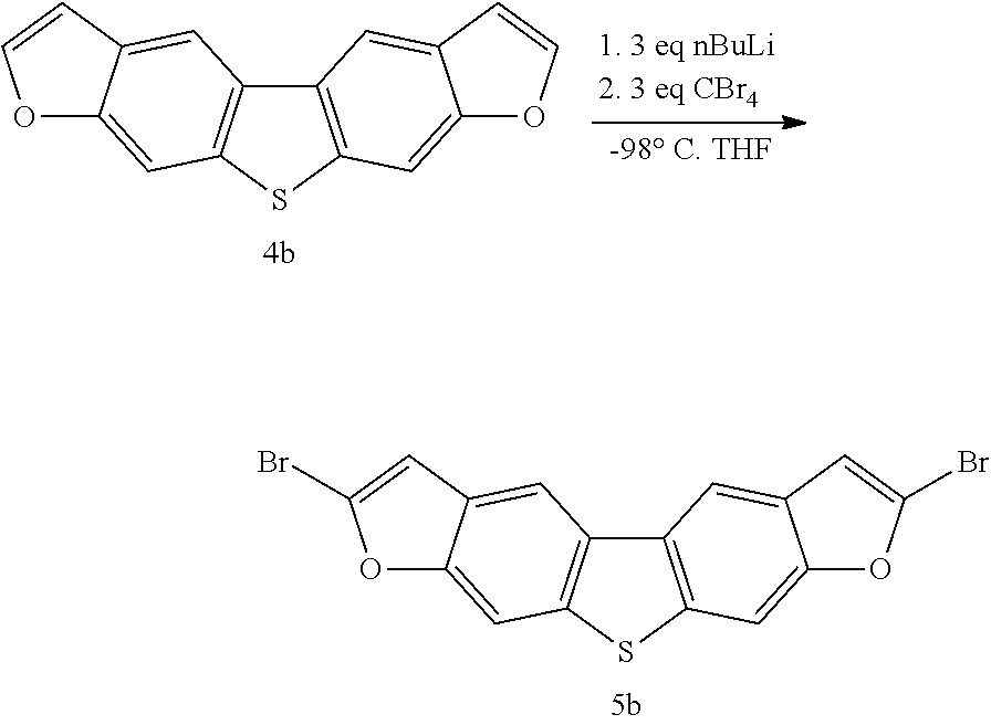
C12=C(SC3=C1C=C1C(=C3)OC(Br)=C1)C=C1C(=C2)C=C(Br)O1.C12=C(SC3=C1C=C1C(=C3)OC=C1)C=C1C(=C2)C=CO1
